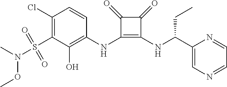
C1(S(=O)(=O)N(OC)C)=C(Cl)C=CC(NC2=C(NC(CC)C3=CN=CC=N3)C(=O)C2=O)=C1O
